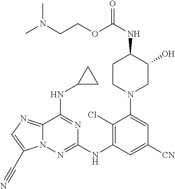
N(CCOC(NC1CCN(C2=CC([CN])=CC(NC3=NN4C(=NC=C4C#N)C(NC4CC4)=N3)=C2Cl)CC1O)=O)(C)C
